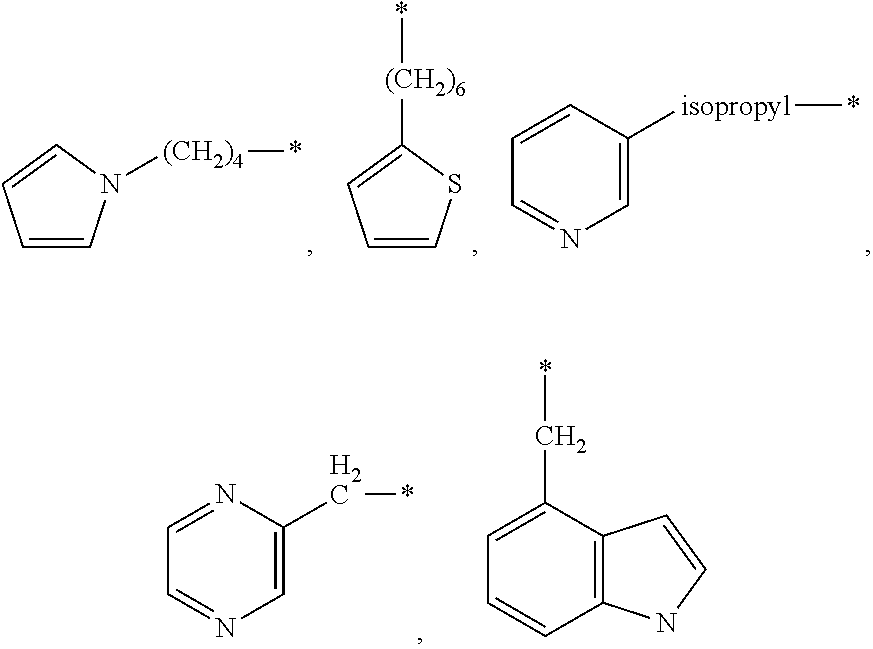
C1=NC(C*)=CN=C1.C1=C(C*)C2=C(C=C1)NC=C2.C1=CSC([(CH2)6]*)=C1.C1=CC([isopropyl]*)=CN=C1.C1=CN([(CH2)4]*)C=C1
